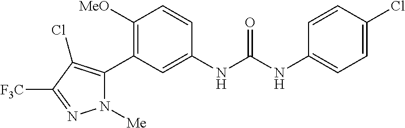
C1([OMe])=C(C2=C(Cl)C([CF3])=NN2[Me])C=C(NC(=O)NC2=CC=C(Cl)C=C2)C=C1
